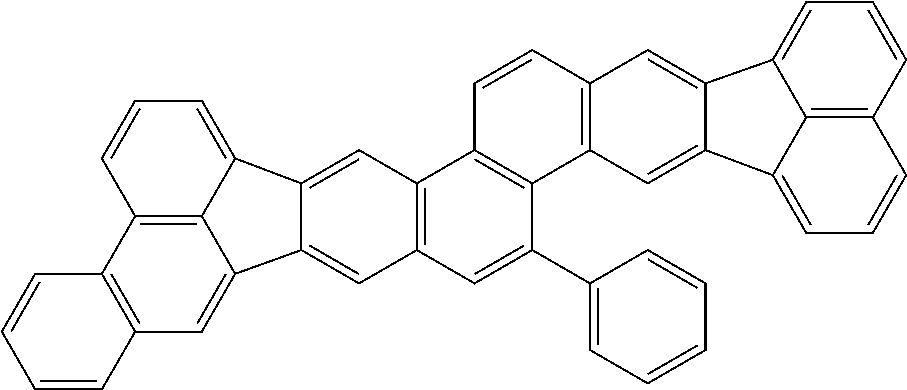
C12=C(C=C3C4=C1C=CC=C4C1=CC4=C(C=C(C5=CC=CC=C5)C5=C4C=CC4=C5C=C5C(=C4)C4=CC=CC6=C4C5=CC=C6)C=C31)C=CC=C2
